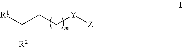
C([R2])([R1])CC[Y][Z]
